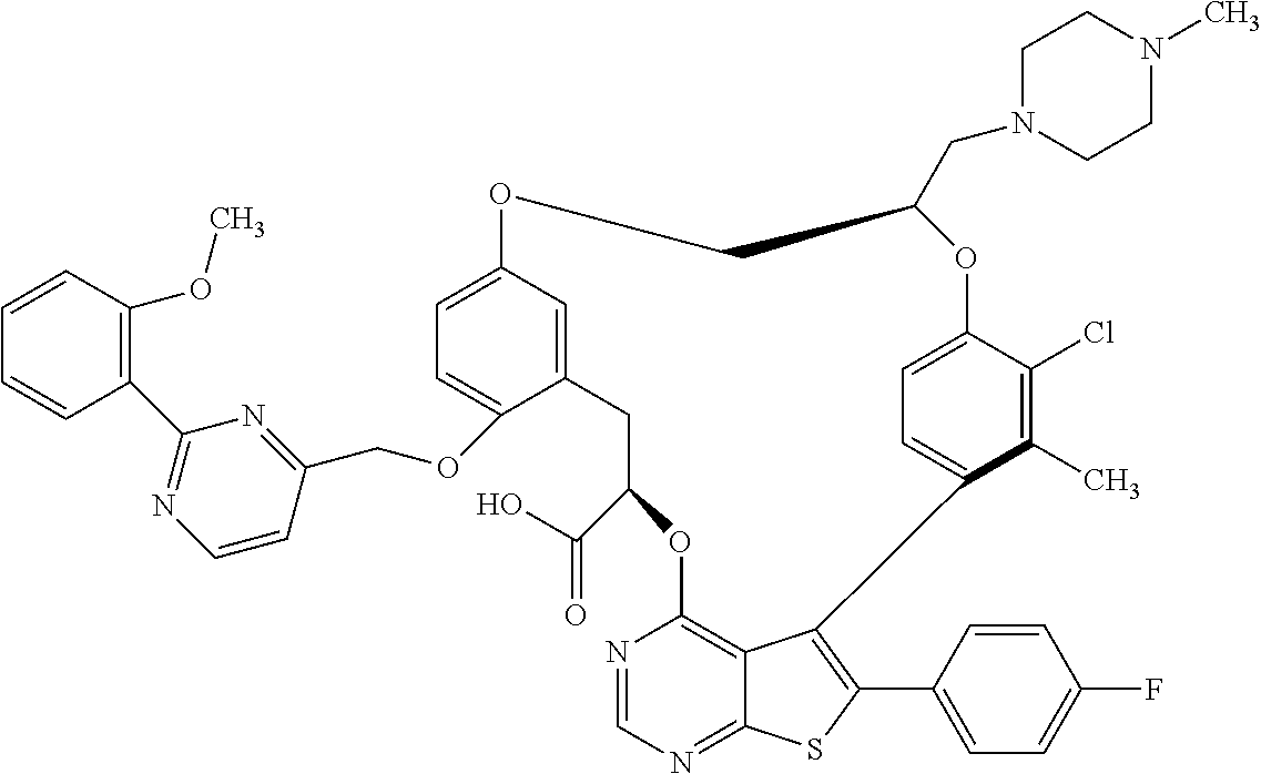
C12=C3C(=NC=N1)SC(C1=CC=C(F)C=C1)=C3C1=CC=C(C(Cl)=C1C)OC(CN1CCN(C)CC1)COC1=CC=C(OCC3=NC(C4=C(OC)C=CC=C4)=NC=C3)C(=C1)CC(C(O)=O)O2
